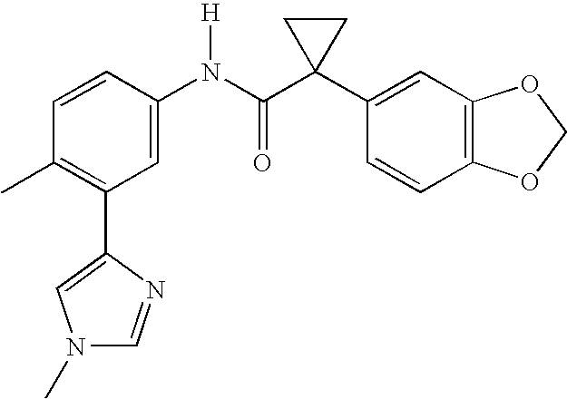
C1=CC(N(C(C2(C3=CC4=C(C=C3)OCO4)CC2)=O)[H])=CC(C2=CN(C)C=N2)=C1C
